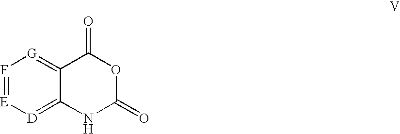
F1=[E][D]=C2C(=[G]1)C(=O)OC(=O)N2
